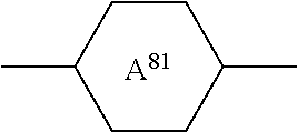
C1CC(C)CCC1C.[A81]
